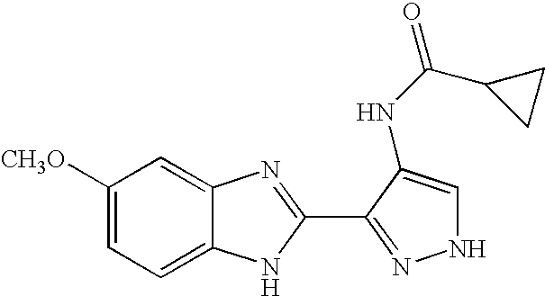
C12=CC=C([CH3O])C=C1N=C(C1=NNC=C1NC(=O)C1CC1)N2
